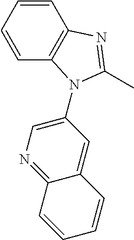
C1=CC=CC2=C1N(C1=CN=C3C(=C1)C=CC=C3)C(C)=N2
